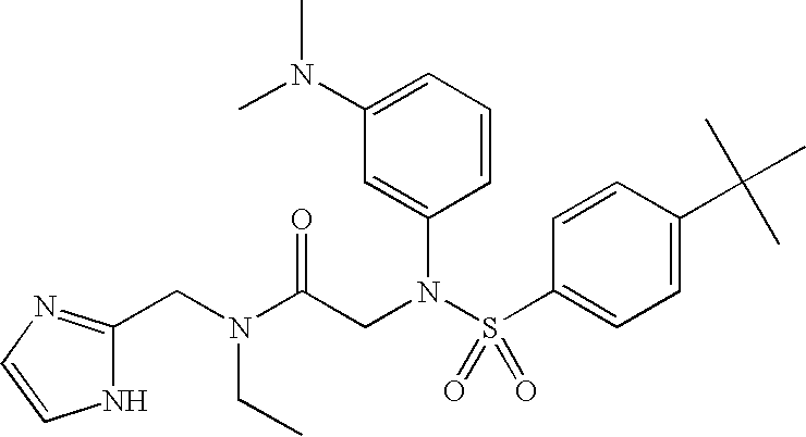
C(N(CC)C(CN(S(C1=CC=C(C(C)(C)C)C=C1)(=O)=O)C1=CC(N(C)C)=CC=C1)=O)C1=NC=CN1
